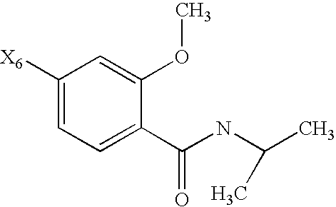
C1([X6])=CC=C(C(NC(C)C)=O)C(OC)=C1
